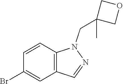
C1=CC2=C(C=C1Br)C=NN2CC1(C)COC1
